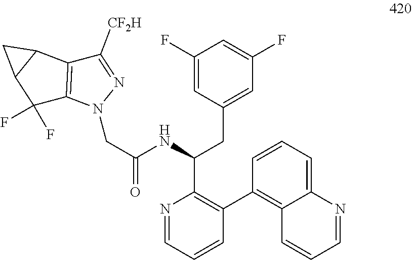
N1=CC=CC(C2=C3C(=CC=C2)N=CC=C3)=C1C(NC(CN1N=C([CF2H])C2=C1C(F)(F)C1C2C1)=O)CC1=CC(F)=CC(F)=C1
